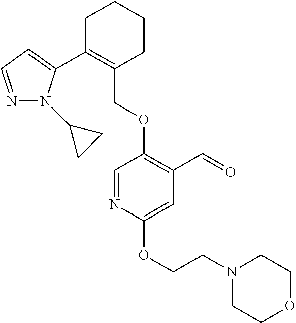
C1C(C2=CC=NN2C2CC2)=C(COC2=C(C=O)C=C(OCCN3CCOCC3)N=C2)CCC1
